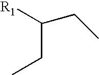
C([R1])(CC)CC
